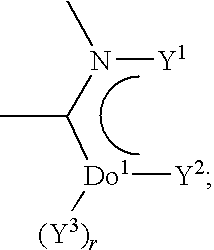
N([Y1])(C(C)[Do1]([Y2])[(Y3)r])C
